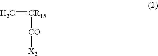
[CO]([X2])[CR15]=C
